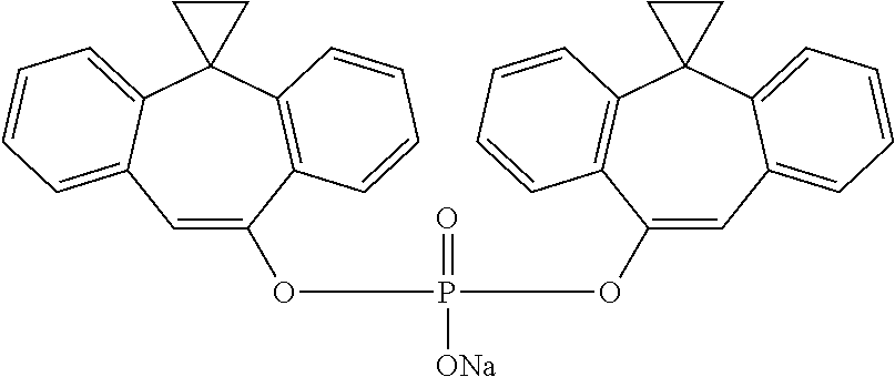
C1=C(OP([ONa])(=O)OC2=CC3=CC=CC=C3C3(C4=C2C=CC=C4)CC3)C2=C(C3(C4=CC=CC=C14)CC3)C=CC=C2
